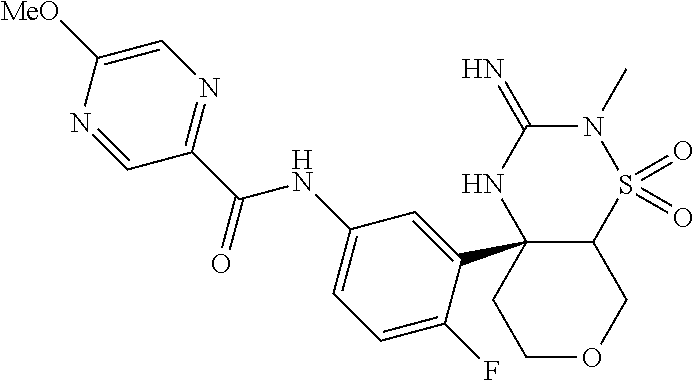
C12C(C3=CC(NC(C4=NC=C([MeO])N=C4)=O)=CC=C3F)(NC(=N)N(C)S1(=O)=O)CCOC2
